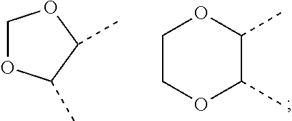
C1COC(C)C(C)O1.C1OC(C)C(C)O1
